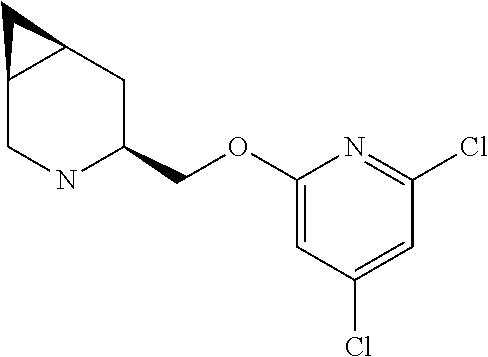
C12CNC(COC3=CC(Cl)=CC(Cl)=N3)CC1C2
